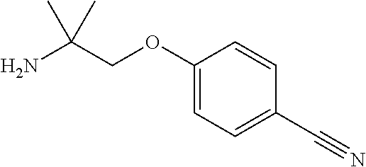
NC(COC1=CC=C(C#N)C=C1)(C)C
